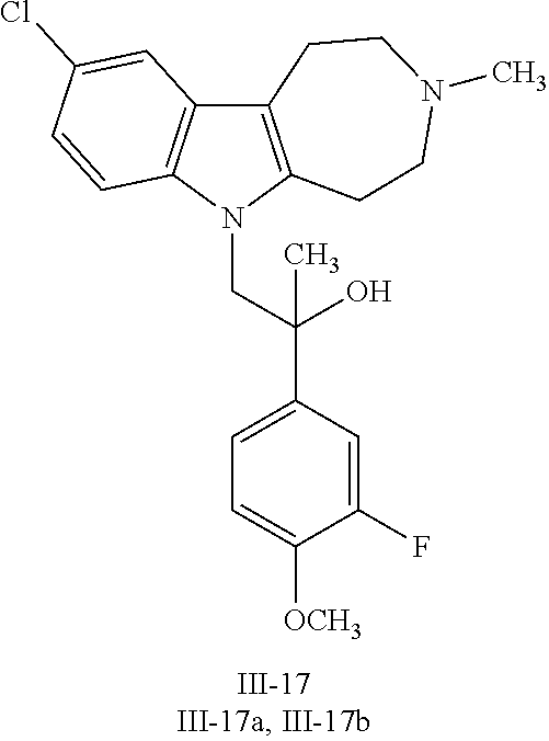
N1(CC(C2=CC=C([OCH3])C(F)=C2)(O)C)C2=C(C3=C1C=CC(Cl)=C3)CCN(C)CC2
